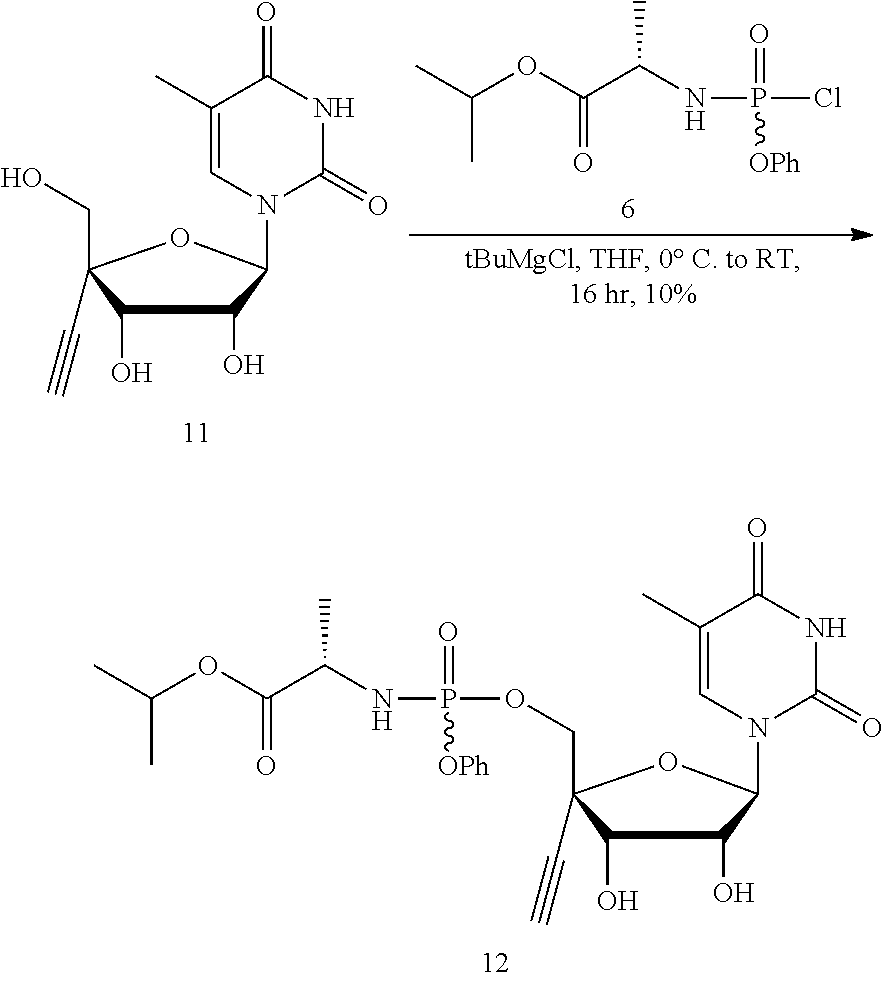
C1(O)C(COP(NC(C(OC(C)C)=O)C)(=O)[OPh])(C#C)OC(N2C(=O)NC(=O)C(C)=C2)C1O.C1(O)C(CO)(C#C)OC(N2C(=O)NC(=O)C(C)=C2)C1O.C(OC(=O)C(NP(Cl)(=O)[OPh])C)(C)C
